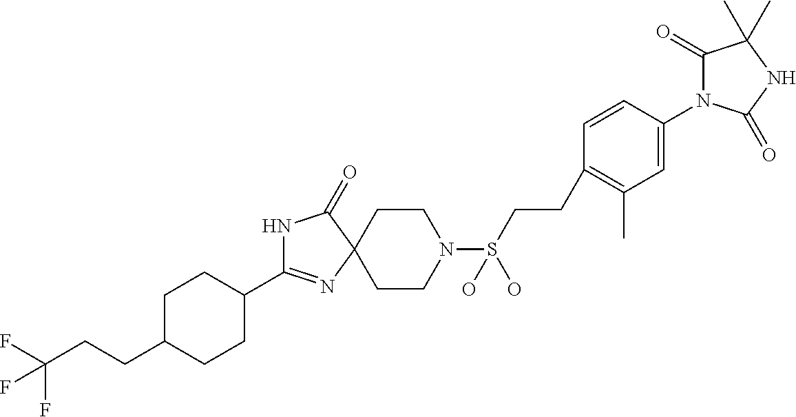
N1C(C2CCC(CCC(F)(F)F)CC2)=NC2(C1=O)CCN(S(CCC1=C(C)C=C(N3C(=O)C(C)(C)NC3=O)C=C1)(O)O)CC2
